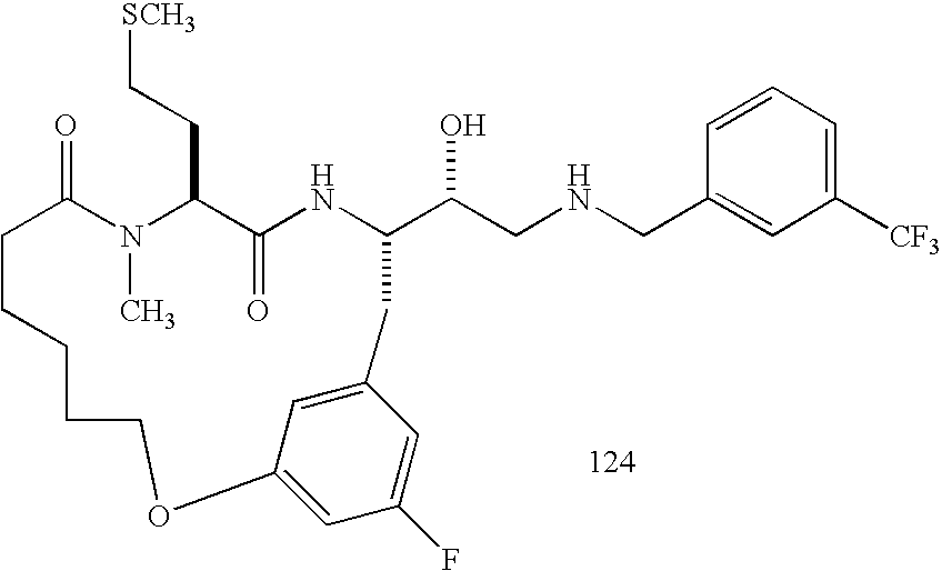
C1=CC=C([CF3])C=C1CNCC(O)C1NC(=O)C(CC[SCH3])N(C)C(=O)CCCCCOC2=CC(F)=CC(=C2)C1
